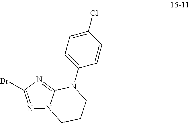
N1=C(Br)N=C2N1CCCN2C1=CC=C(Cl)C=C1
